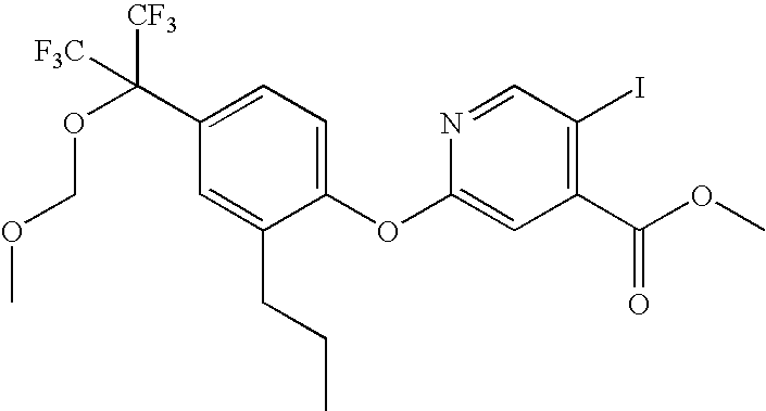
O(C1=CC(C(OC)=O)=C(I)C=N1)C1=CC=C(C(OCOC)([CF3])[F3C])C=C1CCC
